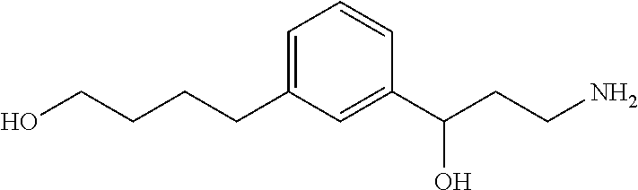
C1(CCCCO)=CC=CC(C(CCN)O)=C1
